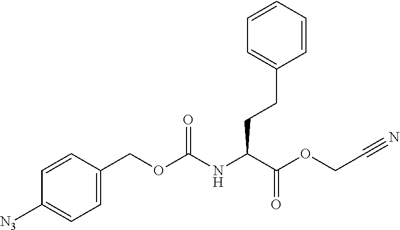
C1=C(COC(NC(C(OCC#N)=O)CCC2=CC=CC=C2)=O)C=CC([N3])=C1
